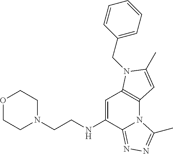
O1CCN(CCNC2=CC3=C(N4C2=NN=C4C)C=C(C)N3CC2=CC=CC=C2)CC1
